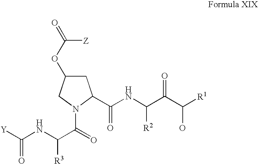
C(NC(C(=O)N1CC(OC([Z])=O)CC1C(NC(C(C([R1])O)=O)[R2])=O)[R3])([Y])=O
